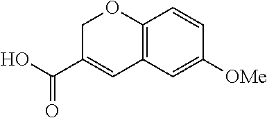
C1C(C(O)=O)=CC2=C(O1)C=CC([OMe])=C2
